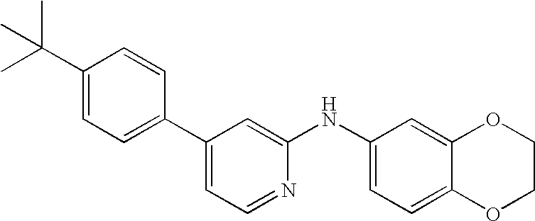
C1=CC(C2=CC=NC(NC3=CC=C4C(=C3)OCCO4)=C2)=CC=C1C(C)(C)C
